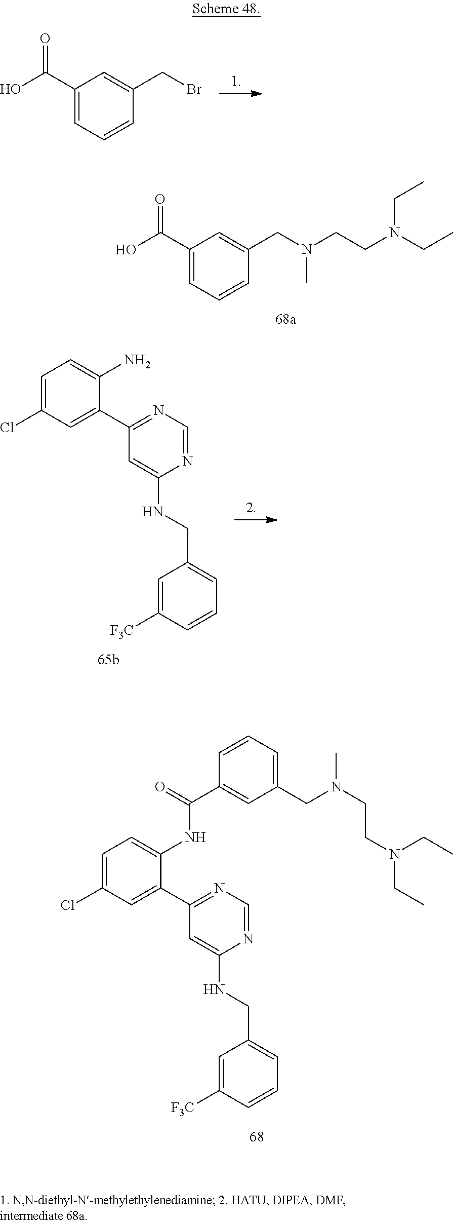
C1=C(Cl)C=C(C2=NC=NC(NCC3=CC=CC([F3C])=C3)=C2)C(N)=C1.C1(C(O)=O)=CC=CC(CN(CCN(CC)CC)C)=C1.C1=C(Cl)C=C(C2=NC=NC(NCC3=CC=CC([F3C])=C3)=C2)C(NC(C2=CC(CN(CCN(CC)CC)C)=CC=C2)=O)=C1.C1(C(O)=O)=CC=CC(CBr)=C1
